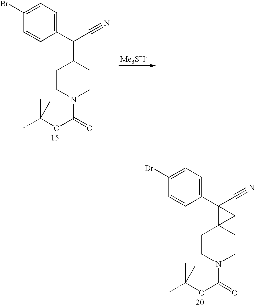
C1(Br)=CC=C(C(=C2CCN(C(OC(C)(C)C)=O)CC2)C#N)C=C1.C1(Br)=CC=C(C2(C#N)C3(CCN(C(OC(C)(C)C)=O)CC3)C2)C=C1
